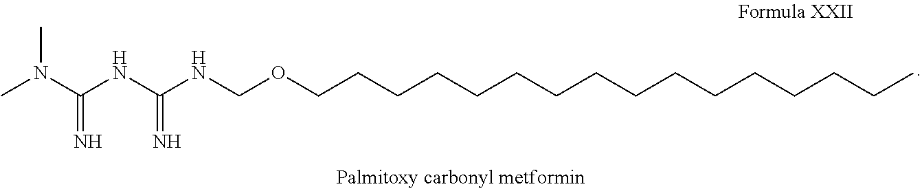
CN(C(NC(NCOCCCCCCCCCCCCCCCC)=N)=N)C
